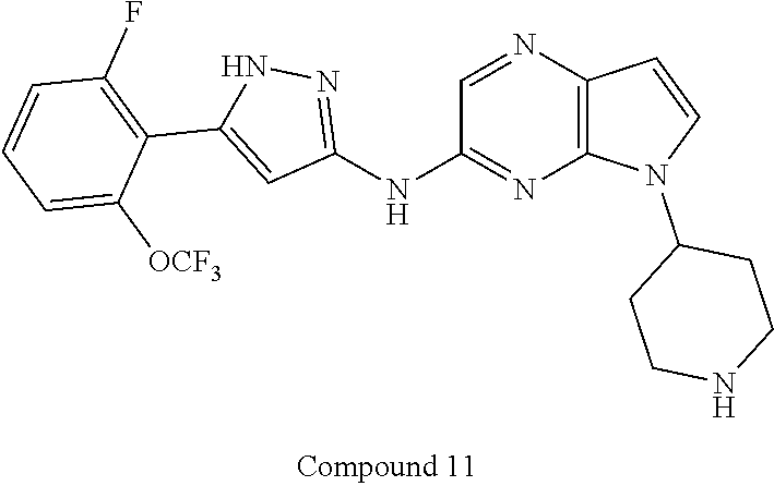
C12=C(N=CC(NC3=NNC(C4=C(F)C=CC=C4[OCF3])=C3)=N1)C=CN2C1CCNCC1
